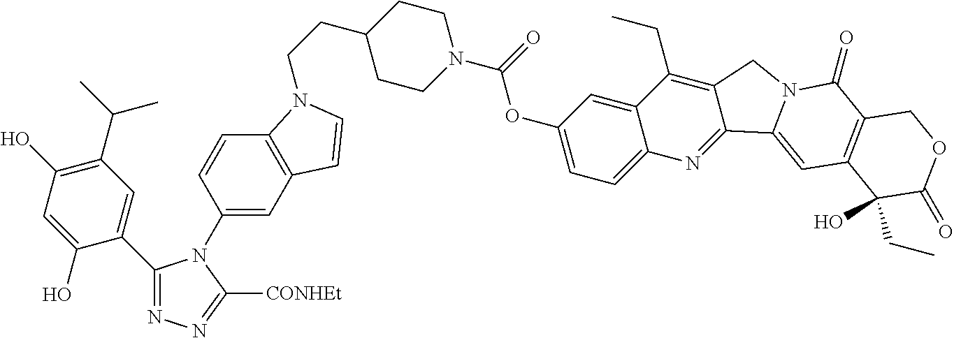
C1(C2=CC(C(C)C)=C(O)C=C2O)=NN=C([CONHEt])N1C1=CC2=C(C=C1)N(CCC1CCN(C(=O)OC3=CC=C4C(=C3)C(CC)=C3C(=N4)C4=CC5=C(C(=O)N4C3)COC(=O)C5(CC)O)CC1)C=C2
